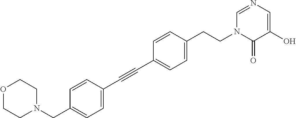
O1CCN(CC2=CC=C(C#CC3=CC=C(CCN4C(=O)C(O)=CN=C4)C=C3)C=C2)CC1
